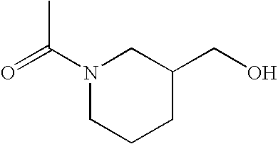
O=C(N1CCCC(CO)C1)C
